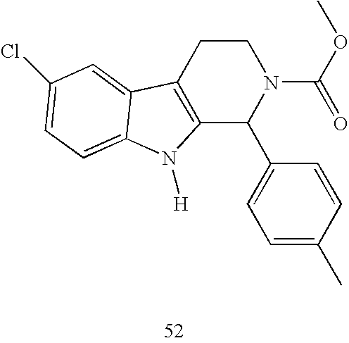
C12=C(CCN(C(=O)OC)C1C1=CC=C(C)C=C1)C1=CC(Cl)=CC=C1N2[H]
